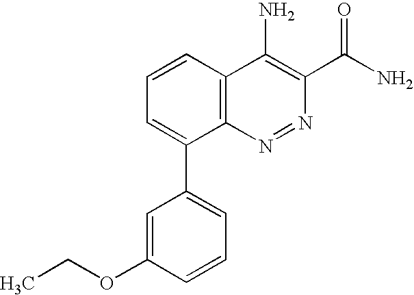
C1=CC(OCC)=CC(C2=CC=CC3=C2N=NC(C(=O)N)=C3N)=C1
